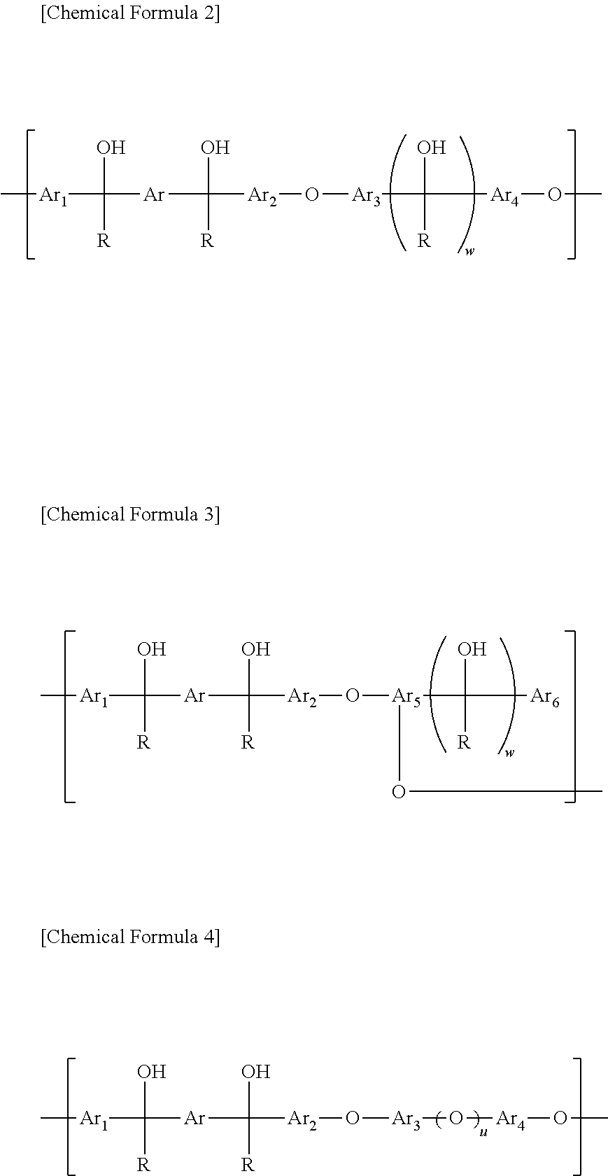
C[Ar1]C([R])(O)[Ar]C([R])(O)[Ar2]O[Ar3]C([R])(O)[Ar4]OC.C[Ar1]C([R])(O)[Ar]C([R])(O)[Ar2]O[Ar5](C([R])(O)[Ar6])OC.C[Ar1]C([R])(O)[Ar]C([R])(O)[Ar2]O[Ar3]O[Ar4]OC
